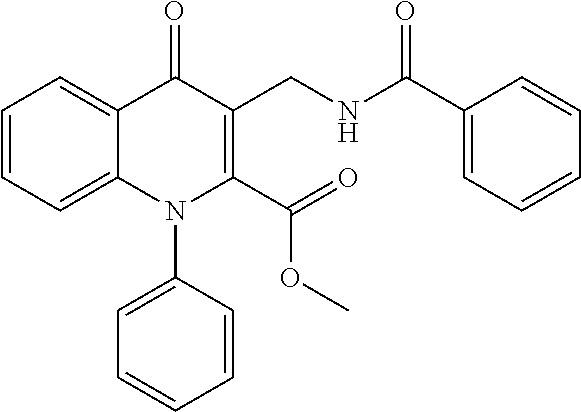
C1=CC=C2C(=C1)C(=O)C(CNC(=O)C1=CC=CC=C1)=C(C(=O)OC)N2C1=CC=CC=C1
